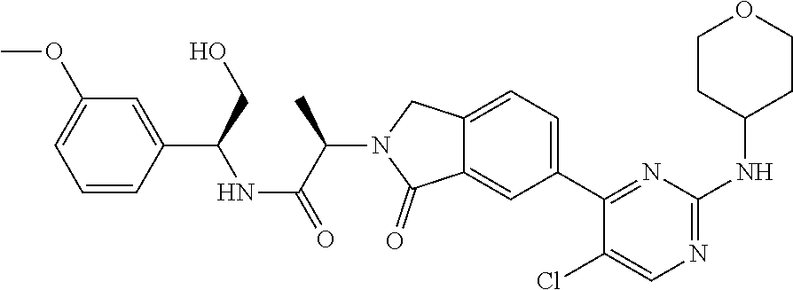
C1(C2=CC=C3C(=C2)C(=O)N(C(C(NC(C2=CC(OC)=CC=C2)CO)=O)C)C3)=NC(NC2CCOCC2)=NC=C1Cl
